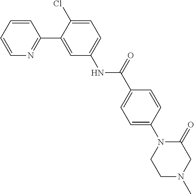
C1=CC=CN=C1C1=CC(NC(C2=CC=C(N3CCN(C)CC3=O)C=C2)=O)=CC=C1Cl
